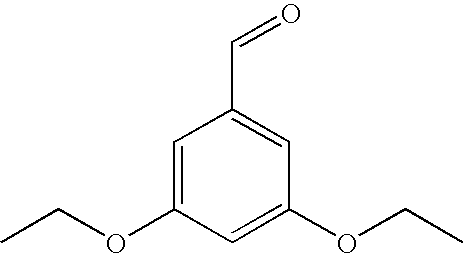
C1=C(OCC)C=C(OCC)C=C1C=O
